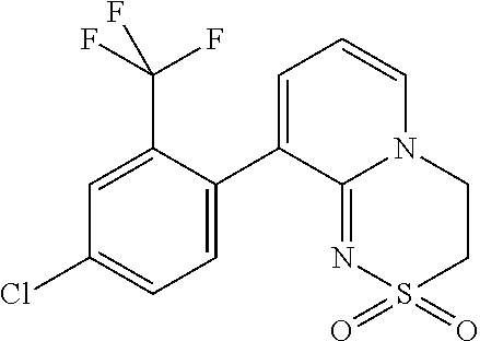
C1=C(C2=CC=CN3C2=NS(=O)(=O)CC3)C(C(F)(F)F)=CC(Cl)=C1
